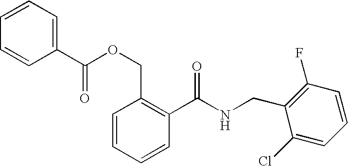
C1(C(OCC2=C(C(NCC3=C(F)C=CC=C3Cl)=O)C=CC=C2)=O)=CC=CC=C1
